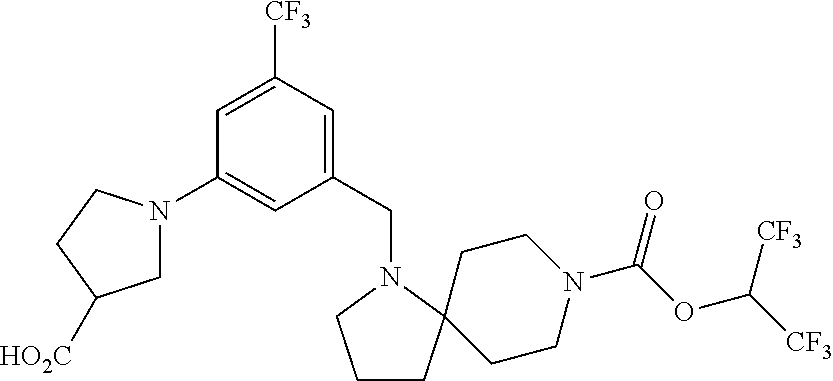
C1CC2(N(CC3=CC([CF3])=CC(N4CC([HO2C])CC4)=C3)C1)CCN(C(OC([CF3])[CF3])=O)CC2
